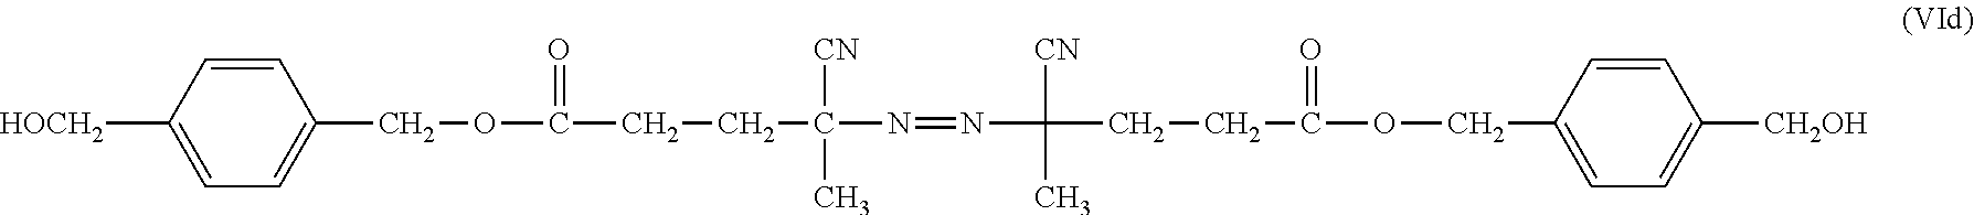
C1=CC([HOCH2])=CC=C1COC(CCC(N=NC(CCC(OCC1=CC=C([CH2OH])C=C1)=O)([CN])C)([CN])C)=O
